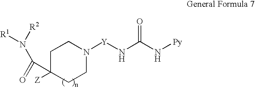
C1C([Z])(C(N([R2])[R1])=O)CCN([Y]NC(N[Py])=O)C1
